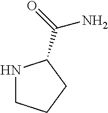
N1CCCC1C(=O)N
